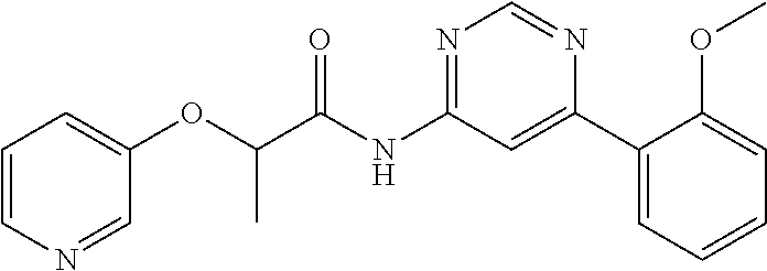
O(C1=CC=CN=C1)C(C(NC1=NC=NC(C2=CC=CC=C2OC)=C1)=O)C
